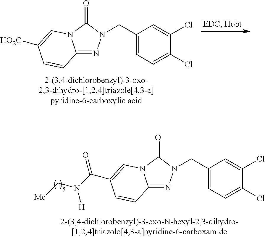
C12=NN(CC3=CC=C(Cl)C(Cl)=C3)C(=O)N1C=C([HO2C])C=C2.C12=NN(CC3=CC=C(Cl)C(Cl)=C3)C(=O)N1C=C(C(N([H])C[Me])=O)C=C2
